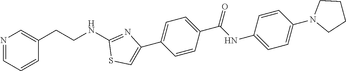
N1=CC=CC(CCNC2=NC(C3=CC=C(C(NC4=CC=C(N5CCCC5)C=C4)=O)C=C3)=CS2)=C1
